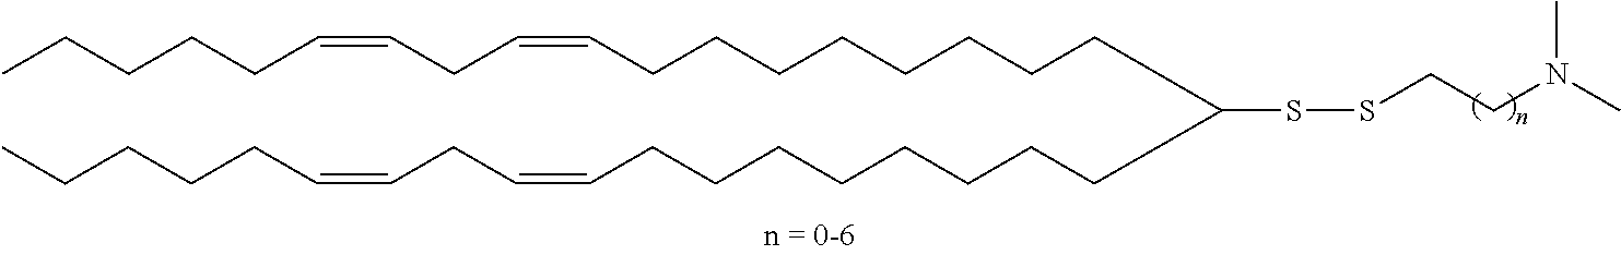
C(CCCCCCCC=CCC=CCCCCC)C(CCCCCCCCC=CCC=CCCCCC)SSCCN(C)C
